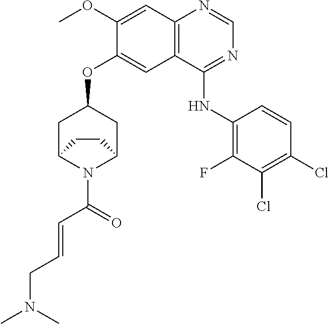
C12=C(C(NC3=C(F)C(Cl)=C(Cl)C=C3)=NC=N1)C=C(OC1CC3N(C(C=CCN(C)C)=O)C(C1)CC3)C(OC)=C2
